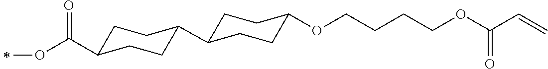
C1C(C(OC)=O)CCC(C2CCC(OCCCCOC(C=C)=O)CC2)C1
